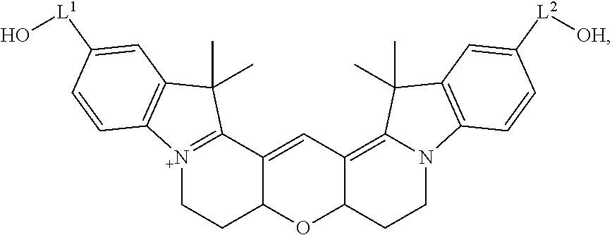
[N+]12=C(C3=CC4=C5N(CCC4OC3CC1)C1=C(C5(C)C)C=C([L2][OH])C=C1)C(C)(C)C1=C2C=CC([L1]O)=C1
